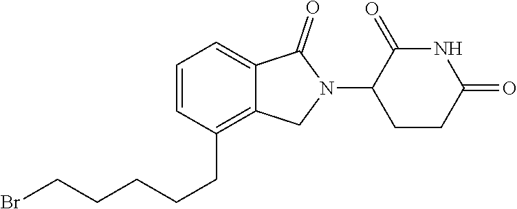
C1=CC(CCCCCBr)=C2C(=C1)C(=O)N(C1C(=O)NC(=O)CC1)C2
